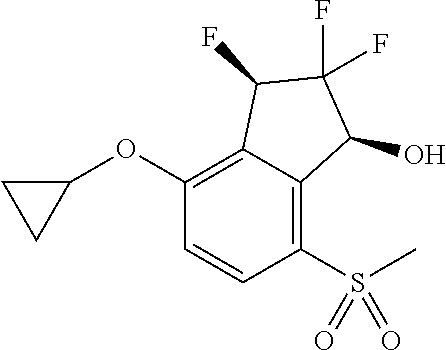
C1(OC2CC2)=C2C(=C(S(=O)(=O)C)C=C1)C(O)C(F)(F)C2F
